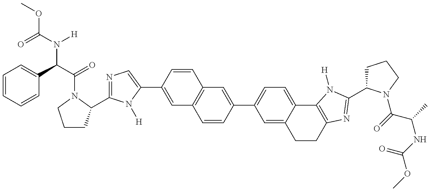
C1CC(C2=NC=C(C3=CC4=C(C=C3)C=C(C3=CC=C5C(=C3)CCC3=C5N([H])C(C5CCCN5C(C(NC(=O)OC)C)=O)=N3)C=C4)N2[H])N(C(=O)C(N(C(=O)OC)[H])C2=CC=CC=C2)C1
